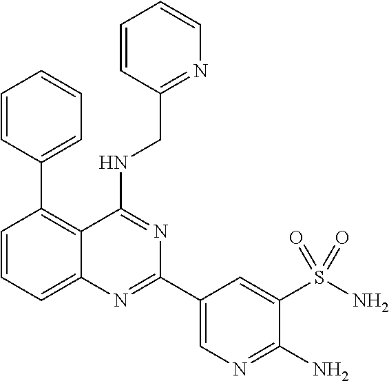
C1=C(C2=NC3=CC=CC(C4=CC=CC=C4)=C3C(NCC3=NC=CC=C3)=N2)C=C(S(N)(=O)=O)C(N)=N1
